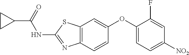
O(C1=CC2=C(C=C1)N=C(NC(C1CC1)=O)S2)C1=CC=C([NO2])C=C1F
